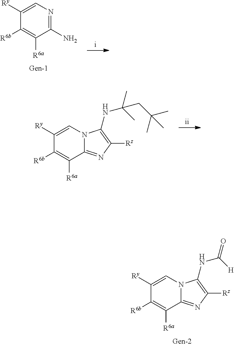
N1=C(N)C([R6a])=C([R6b])C([Ry])=C1.N12C(=NC([Rz])=C1NC(C)(C)CC(C)(C)C)C([R6a])=C([R6b])C([Ry])=C2.N12C(=NC([Rz])=C1NC(=O)[H])C([R6a])=C([R6b])C([Ry])=C2
